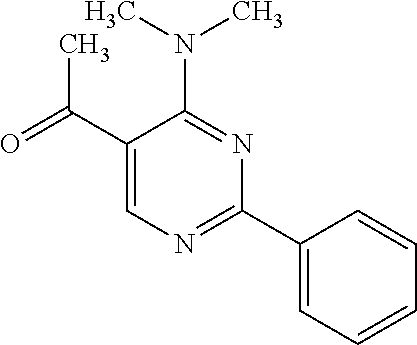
C1(C(=O)C)=CN=C(C2=CC=CC=C2)N=C1N(C)C
